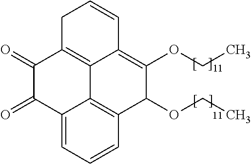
C12=CC=CC3=C1C1=C(C(=O)C2=O)CC=CC1=C(OCC)C3OCC
